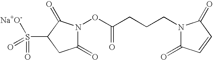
C1(=O)N(OC(CCCN2C(=O)C=CC2=O)=O)C(=O)C(S([Na+O-])(=O)=O)C1
